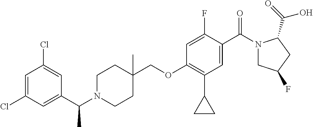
C1=C(Cl)C=C(C(N2CCC(COC3=C(C4CC4)C=C(C(=O)N4CC(F)CC4C(=O)O)C(F)=C3)(C)CC2)C)C=C1Cl
